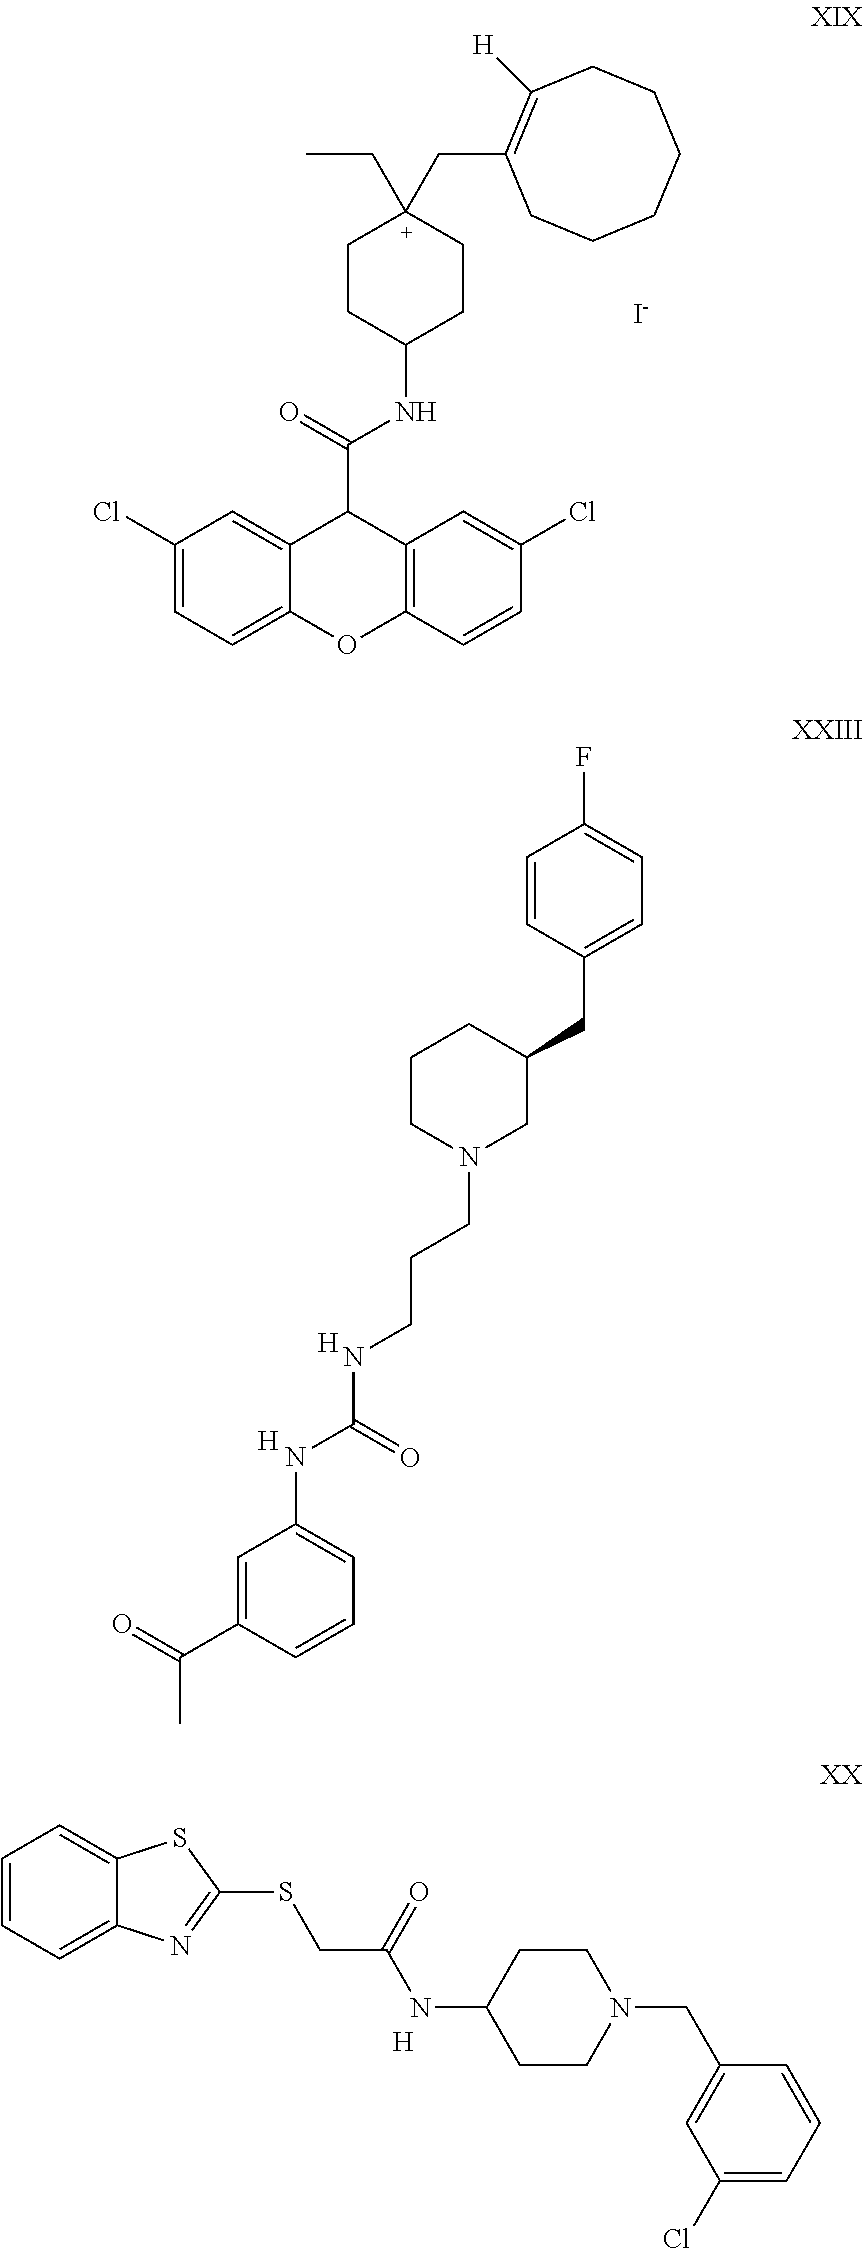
C1(Cl)=CC=C2C(=C1)C(C(=O)NC1CC[C+](CC)(CC3=C([H])CCCCCC3)CC1)C1=C(O2)C=CC(Cl)=C1.[I-].C1=C(C(C)=O)C=CC=C1NC(=O)NCCCN1CC(CC2=CC=C(F)C=C2)CCC1.[H].[H].[H].C1=CC=C2C(=C1)SC(SCC(=O)NC1CCN(CC3=CC(Cl)=CC=C3)CC1)=N2
